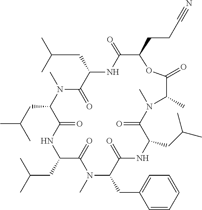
C(C1C(=O)NC(CC(C)C)C(=O)N(C)C(CC(C)C)C(=O)NC(CC(C)C)C(=O)N(C)C(CC2=CC=CC=C2)C(=O)NC(CC(C)C)C(=O)N(C)C(C)C(=O)O1)CC#N
